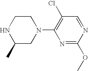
N1C(C)CN(C2=C(Cl)C=NC(OC)=N2)CC1
